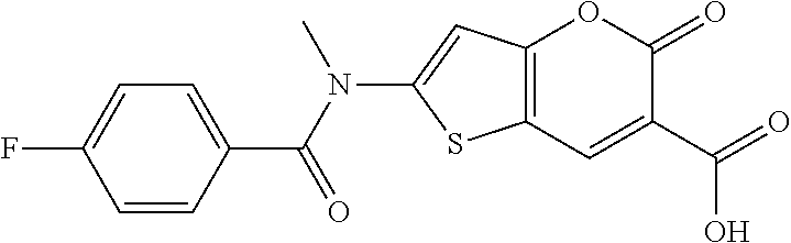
C12=C(C=C(C(O)=O)C(=O)O1)SC(N(C(C1=CC=C(F)C=C1)=O)C)=C2
